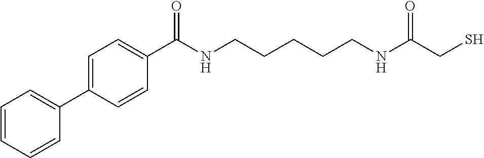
C1=C(C2=CC=CC=C2)C=CC(C(NCCCCCNC(CS)=O)=O)=C1
